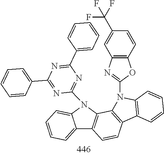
C12=CC=CC=C1N(C1=NC(C3=CC=CC=C3)=NC(C3=CC=CC=C3)=N1)C1=C2C=CC2=C1N(C1=NC3=C(O1)C=CC(C(F)(F)F)=C3)C1=C2C=CC=C1
